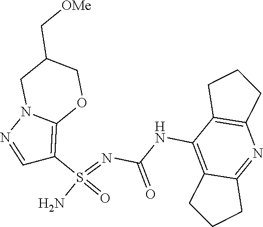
C(NC1=C2C(=NC3=C1CCC3)CCC2)(N=S(N)(=O)C1=C2N(N=C1)CC(C[OMe])CO2)=O
